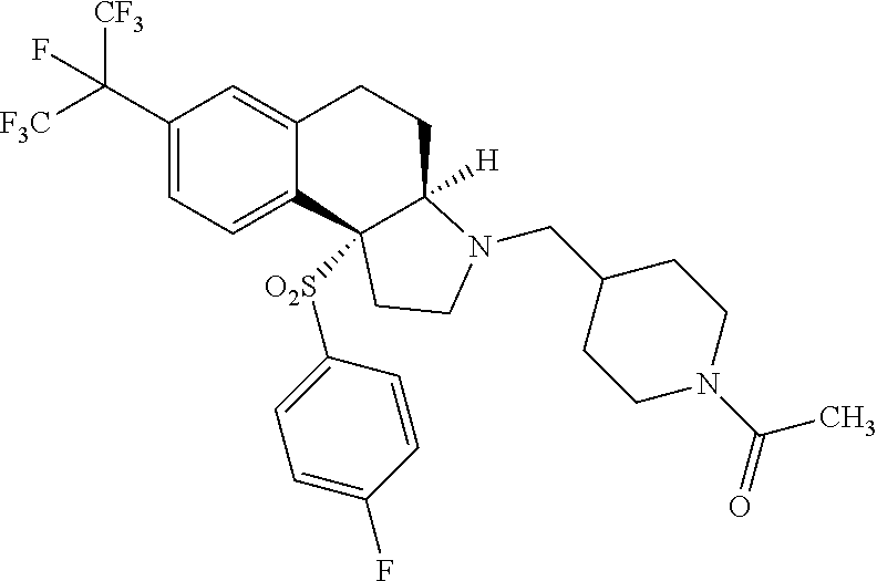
C1(C([F3C])([CF3])F)=CC=C2C(=C1)CCC1([H])C2([O2S]C2=CC=C(F)C=C2)CCN1CC1CCN(C(=O)C)CC1
